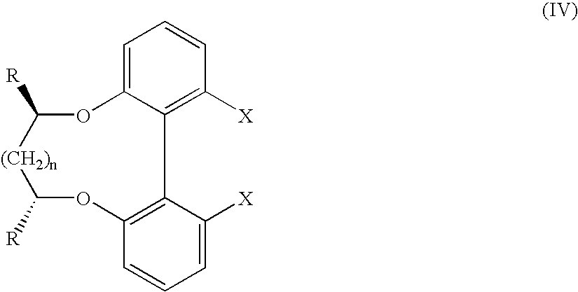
C1=C2C(=C([X])C=C1)C1=C(C=CC=C1[X])OC([R])[(CH2)n]C([R])O2
